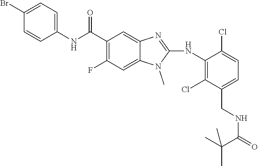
C1(Br)=CC=C(NC(C2=C(F)C=C3C(=C2)N=C(NC2=C(Cl)C(CNC(=O)C(C)(C)C)=CC=C2Cl)N3C)=O)C=C1
